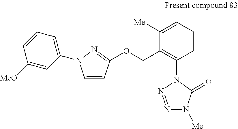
C1=CC(OCC2=C(N3C(=O)N([Me])N=N3)C=CC=C2[Me])=NN1C1=CC=CC([MeO])=C1
